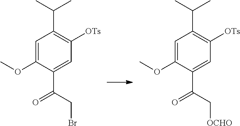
C(C1=C([OTs])C=C(C(CBr)=O)C(OC)=C1)(C)C.C(C1=C([OTs])C=C(C(C[OCHO])=O)C(OC)=C1)(C)C
